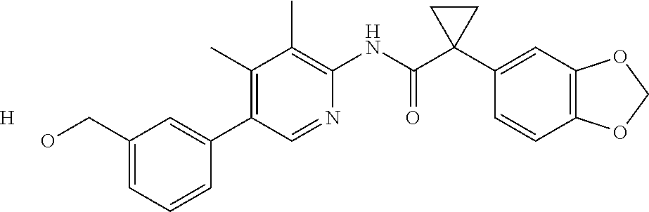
C1(CO)=CC=CC(C2=C(C)C(C)=C(NC(C3(C4=CC5=C(C=C4)OCO5)CC3)=O)N=C2)=C1.[H]
